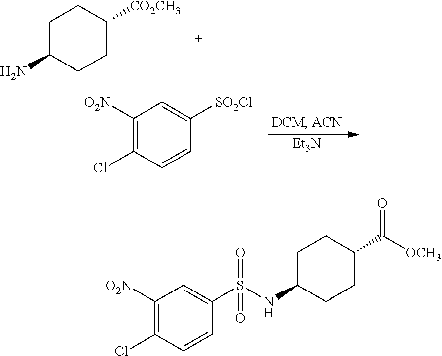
C1C(N)CCC([CO2CH3])C1.[Et3N].C1([O2N])=C(Cl)C=CC([SO2Cl])=C1.C1([O2N])=C(Cl)C=CC(S(=O)(=O)NC2CCC(C(=O)[OCH3])CC2)=C1
